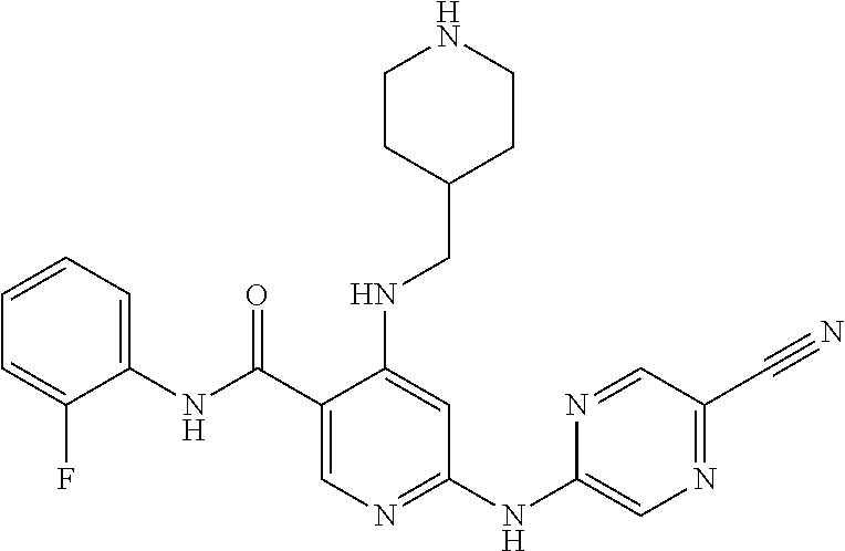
C1(C(NC2=CC=CC=C2F)=O)=CN=C(NC2=CN=C(C#N)C=N2)C=C1NCC1CCNCC1
